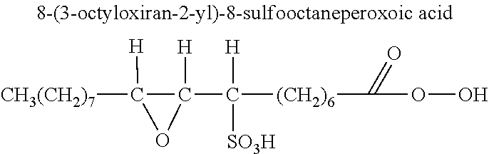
[CH3(CH2)7]C1([H])C(C([(CH2)6]C(OO)=O)([H])[SO3H])([H])O1
